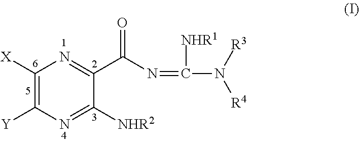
C1([X])=C([Y])N=C([NHR2])C(C(N=C(N([R3])[R4])[NHR1])=O)=N1
